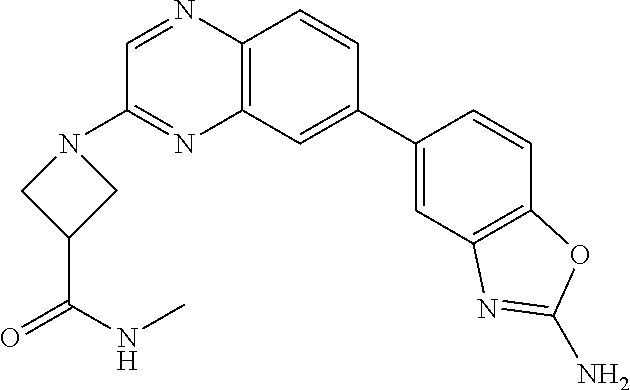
C12=C(C=C(C3=CC4=C(C=C3)OC(N)=N4)C=C1)N=C(N1CC(C(NC)=O)C1)C=N2
